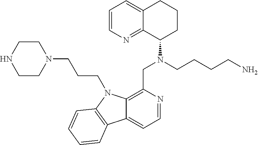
C1=CN=C2C(=C1)CCCC2N(CCCCN)CC1=C2C(=CC=N1)C1=C(N2CCCN2CCNCC2)C=CC=C1
